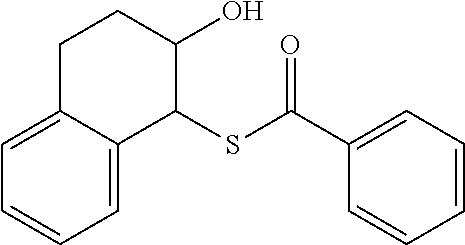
C1=C2C(=CC=C1)CCC(O)C2SC(C1=CC=CC=C1)=O
